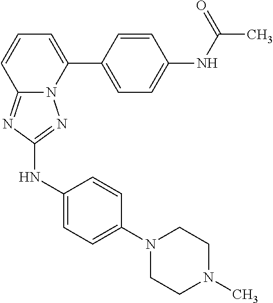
C1=CC(C2=CC=CC3=NC(NC4=CC=C(N5CCN(C)CC5)C=C4)=NN23)=CC=C1NC(C)=O
